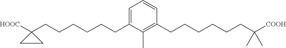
C1=C(CCCCCCC2([HOOC])CC2)C(C)=C(CCCCCCC(C)(C)[COOH])C=C1
